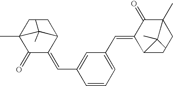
C1CC2(C)C(=O)C(=CC3=CC(C=C4C(=O)C5(C)CCC4C5C)=CC=C3)C1C2C
